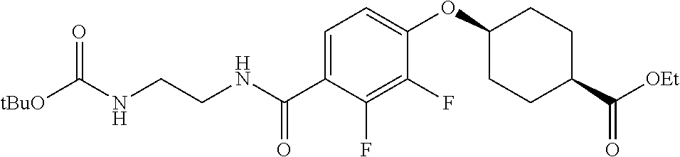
C1=C(C(NCCNC(=O)[tBuO])=O)C(F)=C(F)C(OC2CCC(C([OEt])=O)CC2)=C1
